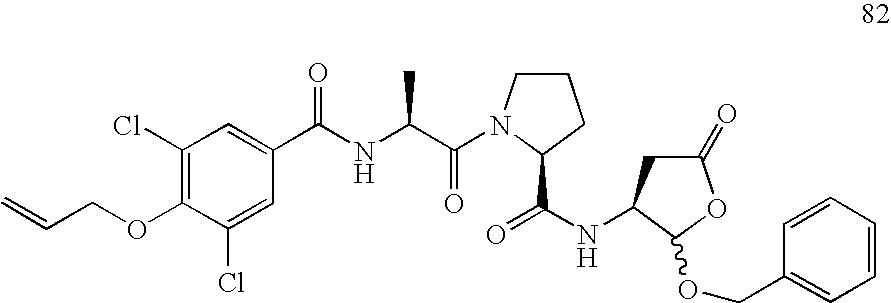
C1(Cl)=C(OCC=C)C(Cl)=CC(C(NC(C(=O)N2CCCC2C(NC2CC(=O)OC2OCC2=CC=CC=C2)=O)C)=O)=C1
